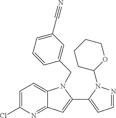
C1=C(Cl)N=C2C(=C1)N(CC1=CC(C#N)=CC=C1)C(C1=CC=NN1C1OCCCC1)=C2
